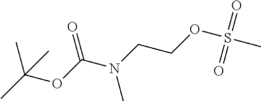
CC(OC(N(CCOS(C)(=O)=O)C)=O)(C)C
